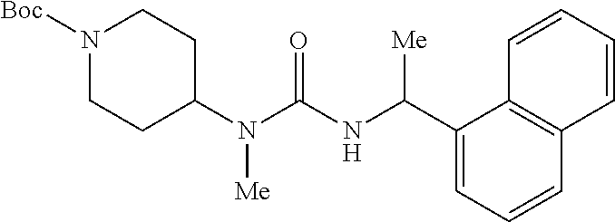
N1([Boc])CCC(N(C(NC(C2=CC=CC3=C2C=CC=C3)[Me])=O)[Me])CC1
